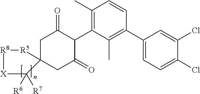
C1C2(CC(=O)C(C3=C(C)C=CC(C4=CC=C(Cl)C(Cl)=C4)=C3C)C1=O)[R5][R8][X]C2([R6])[R7]
